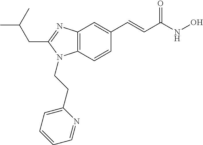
C(C1=NC2=C(N1CCC1=CC=CC=N1)C=CC(C=CC(NO)=O)=C2)C(C)C
